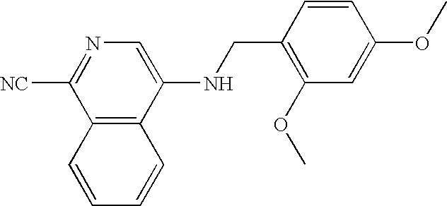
C12=C(C(NCC3=C(OC)C=C(OC)C=C3)=CN=C1[NC])C=CC=C2
